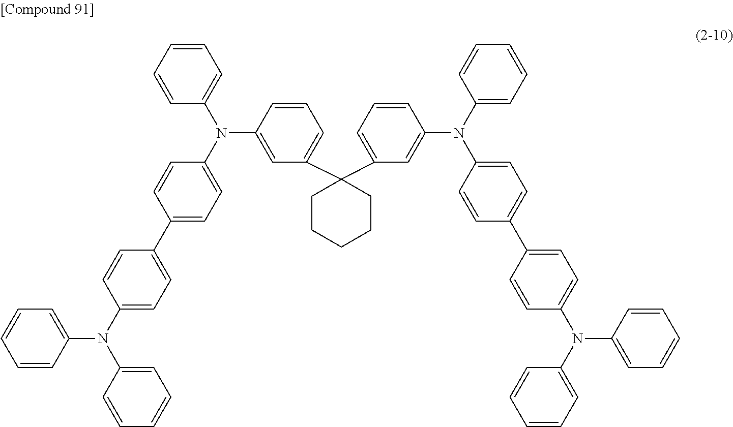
C1(N(C2=CC=C(C3=CC=C(N(C4=CC=CC=C4)C4=CC=CC=C4)C=C3)C=C2)C2=CC=CC=C2)=CC(C2(C3=CC=CC(N(C4=CC=CC=C4)C4=CC=C(C5=CC=C(N(C6=CC=CC=C6)C6=CC=CC=C6)C=C5)C=C4)=C3)CCCCC2)=CC=C1
